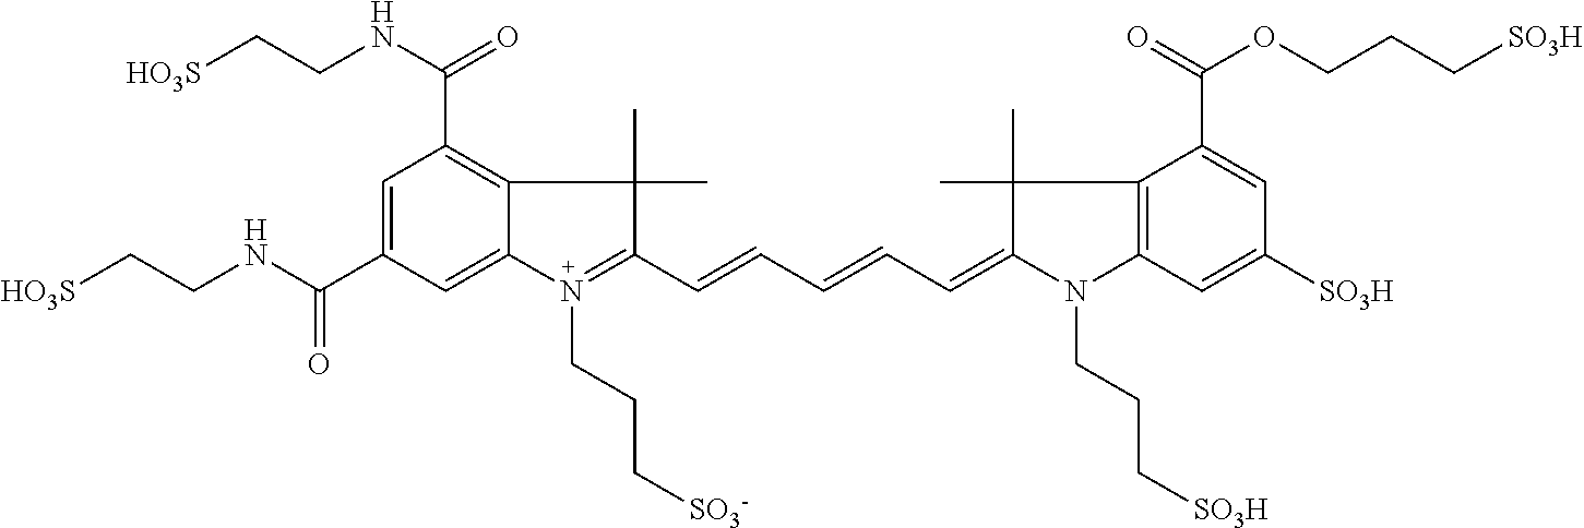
C1=C(C(NCC[HO3S])=O)C=C2C(=C1C(NCC[HO3S])=O)C(C)(C)C(C=CC=CC=C1C(C)(C)C3=C(N1CCC[SO3H])C=C([SO3H])C=C3C(=O)OCCC[SO3H])=N2CCC[SO3-]
